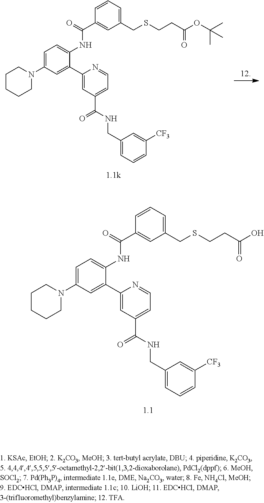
C1(C2=CC(N3CCCCC3)=CC=C2NC(=O)C2=CC(CSCCC(OC(C)(C)C)=O)=CC=C2)=CC(C(NCC2=CC=CC([CF3])=C2)=O)=CC=N1.C1(C2=CC(N3CCCCC3)=CC=C2NC(=O)C2=CC(CSCCC(O)=O)=CC=C2)=CC(C(NCC2=CC=CC([CF3])=C2)=O)=CC=N1
